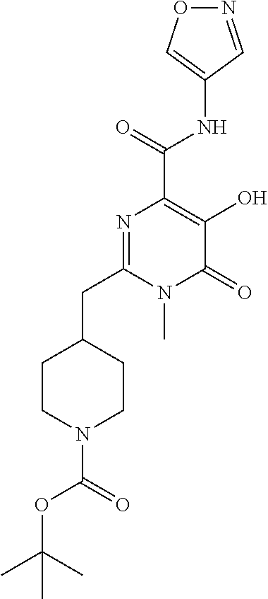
O1N=CC(NC(C2=C(O)C(=O)N(C)C(CC3CCN(C(=O)OC(C)(C)C)CC3)=N2)=O)=C1
